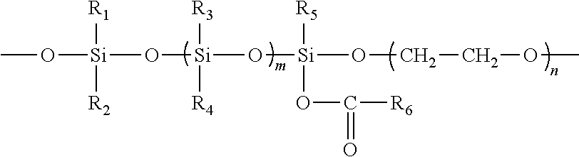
CO[Si](O[Si](O[Si](OCCOC)([R5])OC([R6])=O)([R3])[R4])([R1])[R2]
